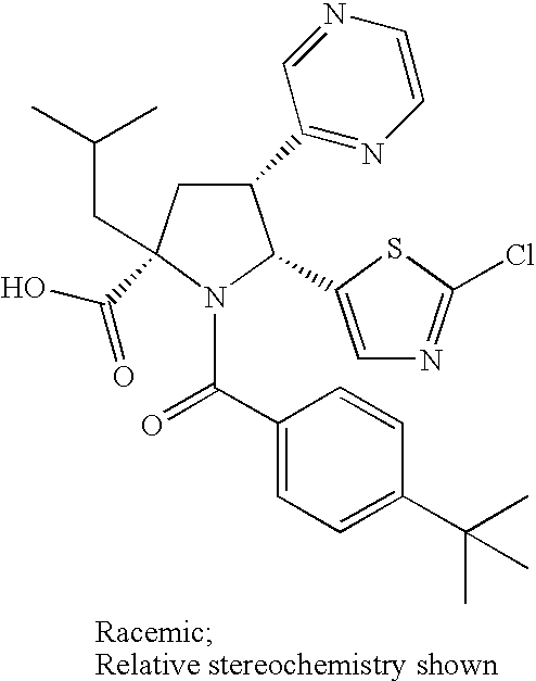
C1(C2=NC=CN=C2)CC(C(O)=O)(CC(C)C)N(C(C2=CC=C(C(C)(C)C)C=C2)=O)C1C1=CN=C(Cl)S1
